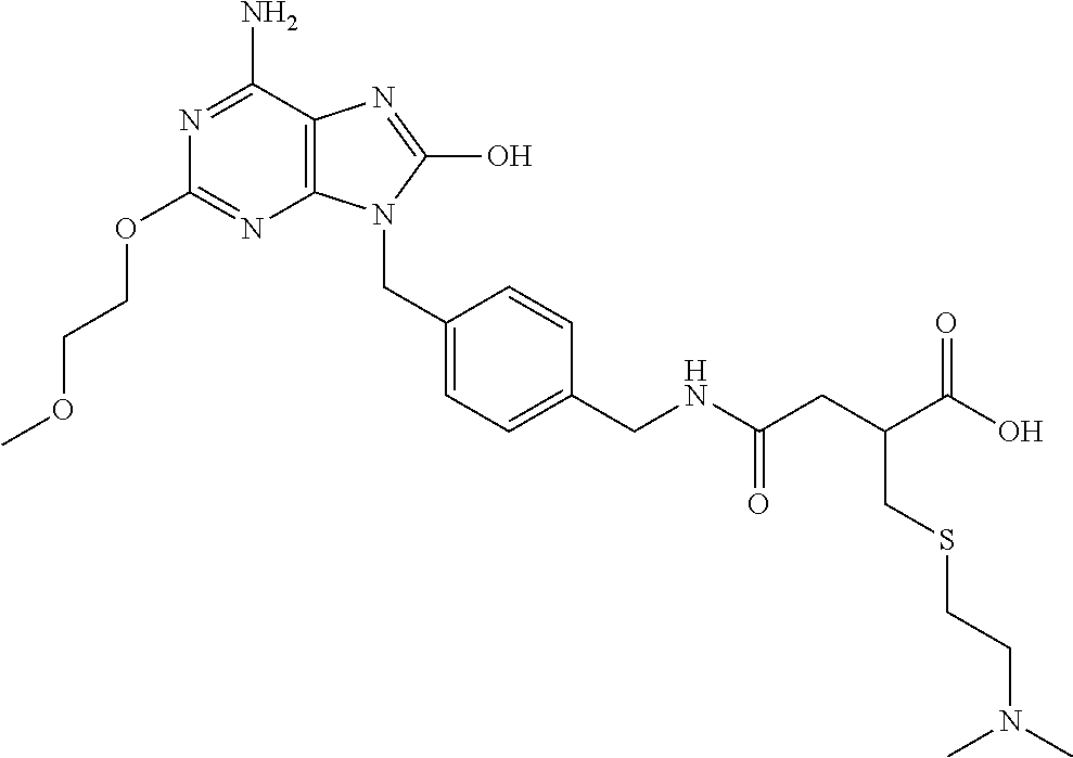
N1=C(N)C2=C(N=C1OCCOC)N(CC1=CC=C(CNC(CC(C(O)=O)CSCCN(C)C)=O)C=C1)C(O)=N2
